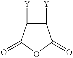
C1([Y])C([Y])C(=O)OC1=O
